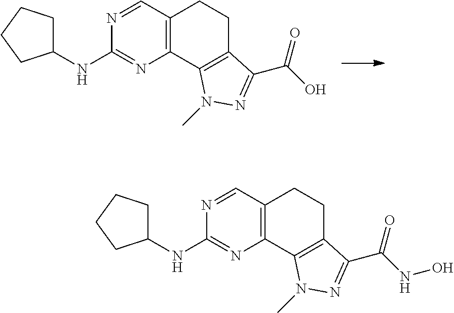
C12=C(C3=C(CC1)C(C(=O)O)=NN3C)N=C(NC1CCCC1)N=C2.C12=C(C3=C(CC1)C(C(=O)NO)=NN3C)N=C(NC1CCCC1)N=C2
